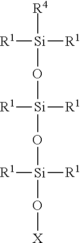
[R4][Si]([R1])([R1])O[Si](O[Si](O[X])([R1])[R1])([R1])[R1]
